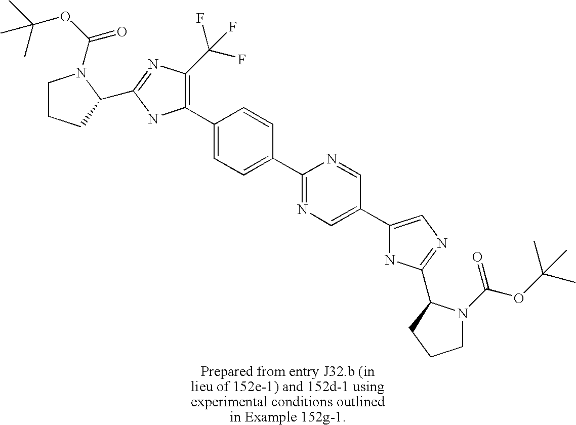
C1CCC(C2=NC(C(F)(F)F)=C(C3=CC=C(C4=NC=C(C5=CN=C(C6N(C(=O)OC(C)(C)C)CCC6)N5)C=N4)C=C3)N2)N1C(OC(C)(C)C)=O
